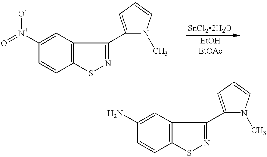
C1([N+](=O)[O-])=CC2=C(C=C1)SN=C2C1=CC=CN1C.C1(N)=CC2=C(C=C1)SN=C2C1=CC=CN1C
